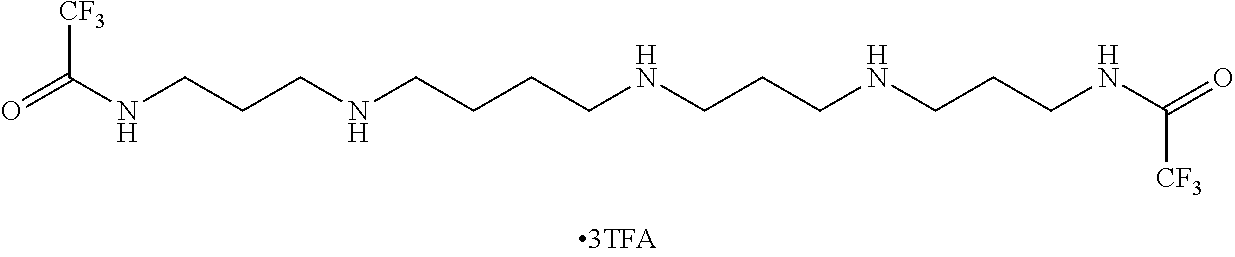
O=C(NCCCNCCCCNCCCNCCCNC(=O)[CF3])[CF3]
